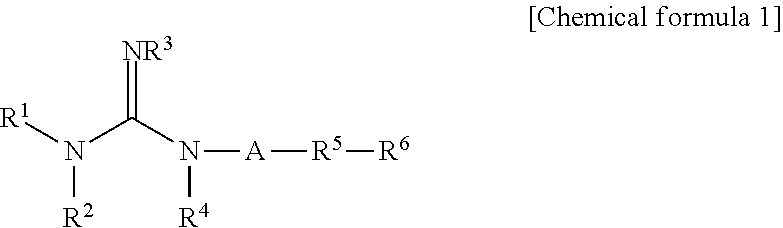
[R1]N(C(N([R4])[A][R5][R6])=[NR3])[R2]
